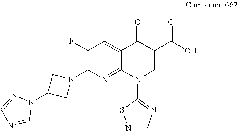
C1(F)=C(N2CC(N3N=CN=C3)C2)N=C2C(=C1)C(=O)C(C(O)=O)=CN2C1=NC=NS1
